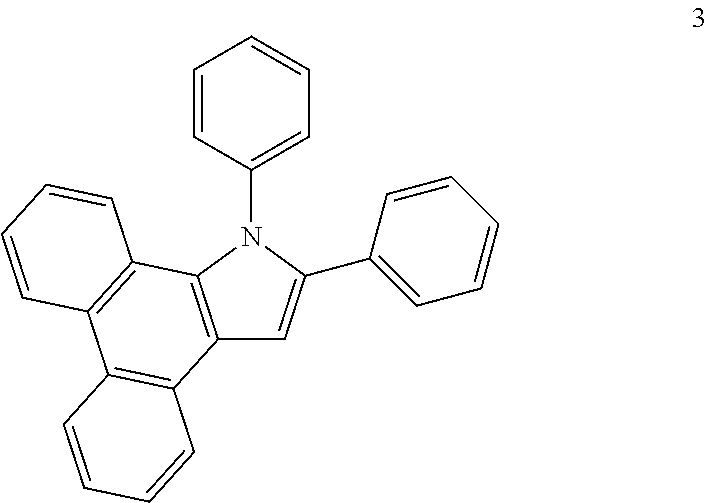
C12=C(N(C3=CC=CC=C3)C(C3=CC=CC=C3)=C1)C1=C(C3=C2C=CC=C3)C=CC=C1
